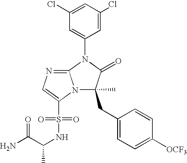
C1(Cl)=CC(Cl)=CC(N2C3=NC=C(S(=O)(=O)NC(C)C(=O)N)N3C(CC3=CC=C([OCF3])C=C3)(C)C2=O)=C1
